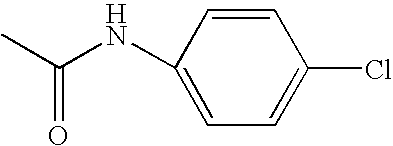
C(NC1=CC=C(Cl)C=C1)(C)=O
